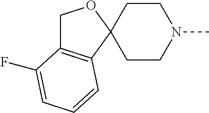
C12(CCN(C)CC1)OCC1=C2C=CC=C1F
